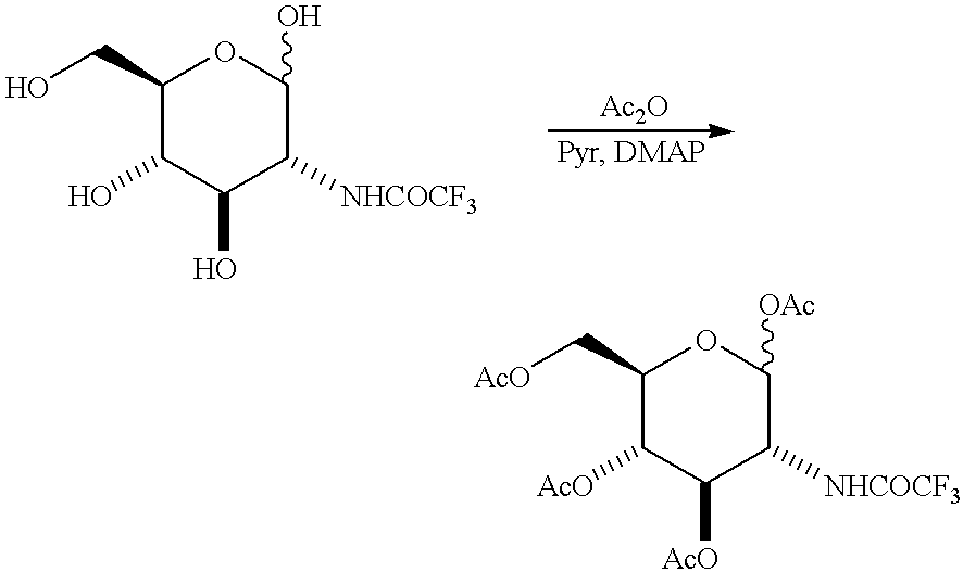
OCC1C(O)C(O)C([NHCOCF3])C(O)O1.C(C1C([AcO])C([AcO])C([NHCOCF3])C([OAc])O1)[AcO]
